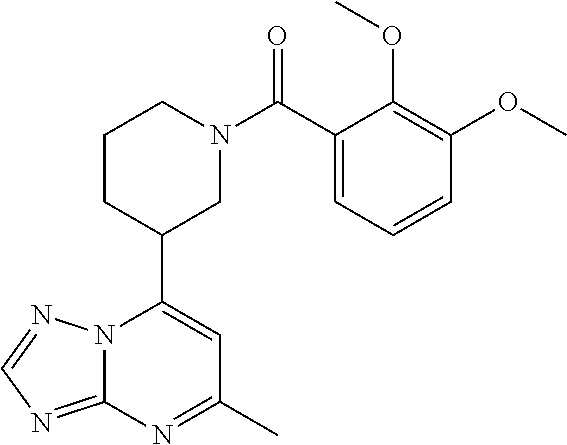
N12C(=NC=N1)N=C(C)C=C2C1CN(C(=O)C2=CC=CC(OC)=C2OC)CCC1
